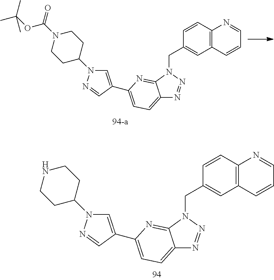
C1=C(C2=CC=C3N=NN(CC4=CC5=C(C=C4)N=CC=C5)C3=N2)C=NN1C1CCN(C(=O)OC(C)(C)C)CC1.C1=C(C2=CC=C3N=NN(CC4=CC5=C(C=C4)N=CC=C5)C3=N2)C=NN1C1CCNCC1
